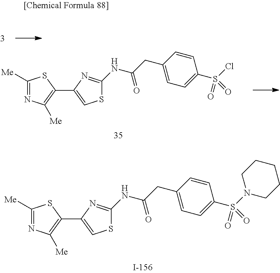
C1([Me])=NC([Me])=C(C2=CSC(NC(CC3=CC=C(S(=O)(N4CCCCC4)=O)C=C3)=O)=N2)S1.C1([Me])=NC([Me])=C(C2=CSC(NC(CC3=CC=C(S(=O)(Cl)=O)C=C3)=O)=N2)S1
